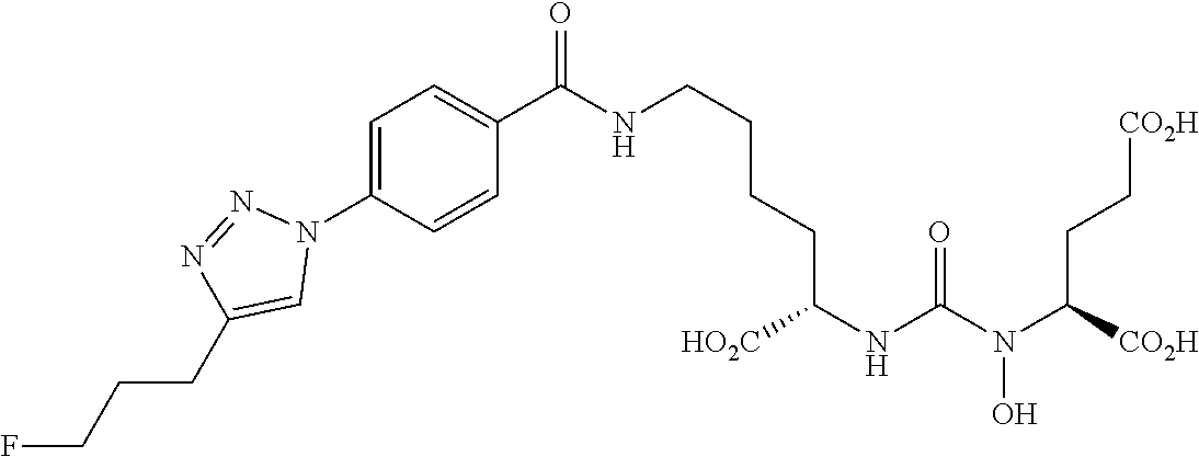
C(N(C(NC([HO2C])CCCCNC(C1=CC=C(N2N=NC(CCCF)=C2)C=C1)=O)=O)O)([CO2H])CC[CO2H]
